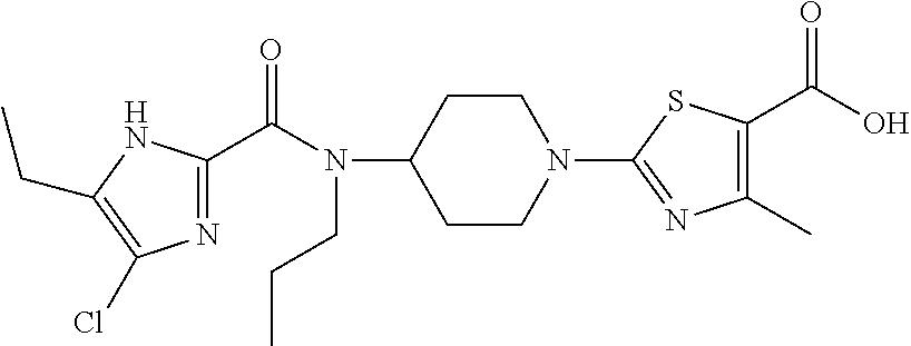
N1=C(C(N(C2CCN(C3=NC(C)=C(C(O)=O)S3)CC2)CCC)=O)NC(CC)=C1Cl
